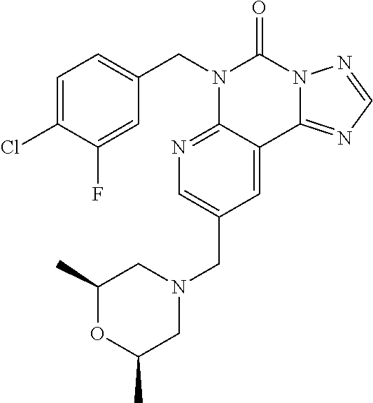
C1(Cl)=CC=C(CN2C3=NC=C(CN4CC(C)OC(C)C4)C=C3C3=NC=NN3C2=O)C=C1F
